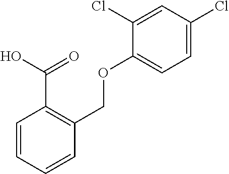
C1=CC=CC(COC2=CC=C(Cl)C=C2Cl)=C1C(=O)O
